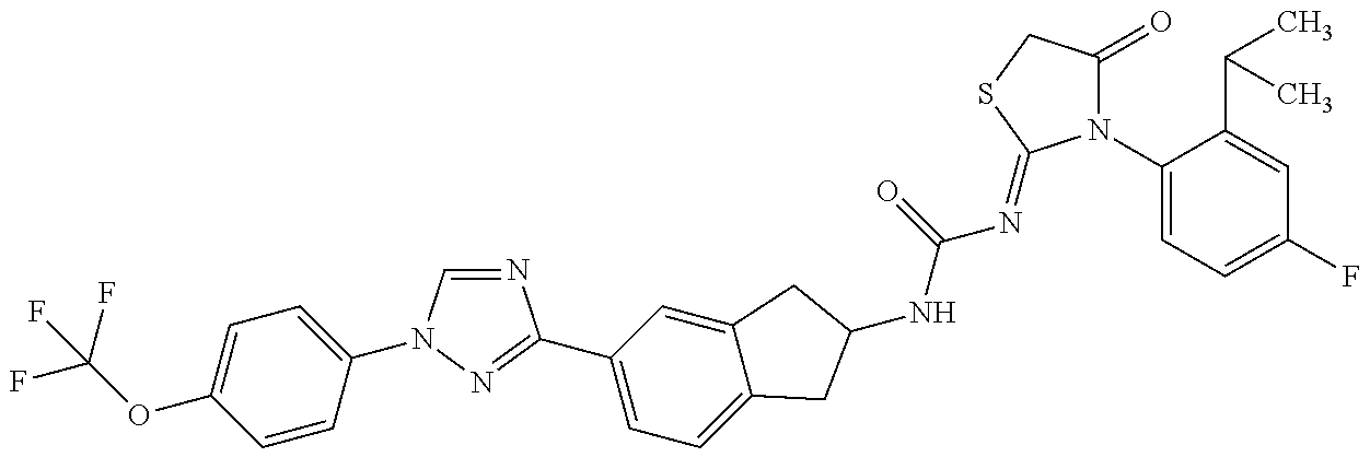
FC(OC1=CC=C(N2C=NC(C3=CC=C4C(=C3)CC(NC(N=C3N(C5=CC=C(F)C=C5C(C)C)C(=O)CS3)=O)C4)=N2)C=C1)(F)F
